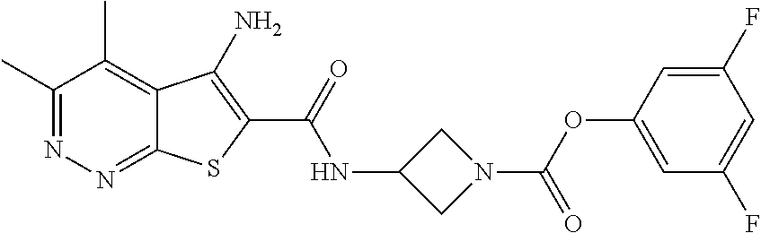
C1(C)=NN=C2C(=C1C)C(N)=C(C(=O)NC1CN(C(OC3=CC(F)=CC(F)=C3)=O)C1)S2
